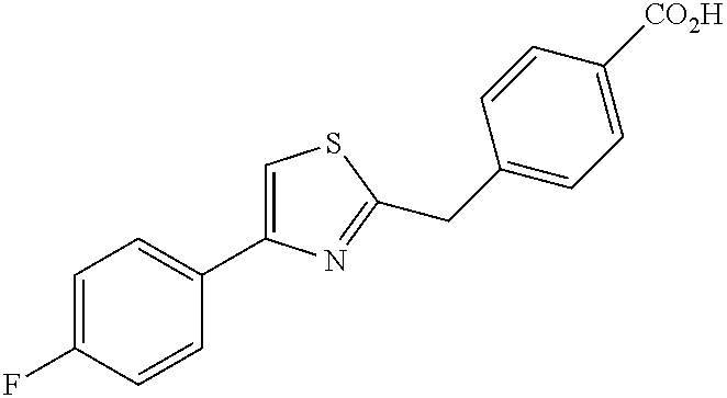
C1=C(F)C=CC(C2=CSC(CC3=CC=C([CO2H])C=C3)=N2)=C1
